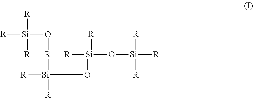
[R][Si]([R])([R])O[R][Si]([R])(O[Si]([R])([R])O[Si]([R])([R])[R])[R]
